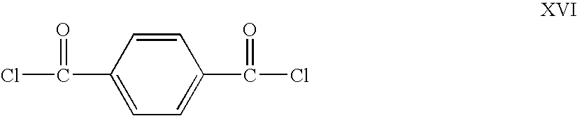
ClC(C1=CC=C(C(Cl)=O)C=C1)=O
